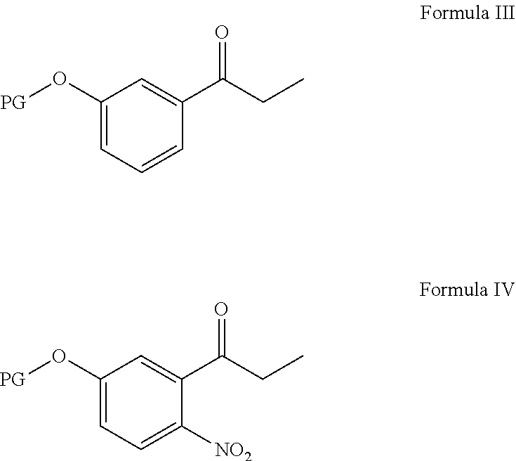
C1(O[PG])=CC=CC(C(CC)=O)=C1.C1(O[PG])=CC=C([NO2])C(C(CC)=O)=C1
